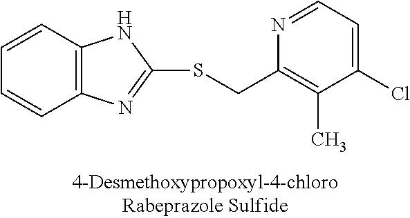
C12=C(C=CC=C1)NC(SCC1=C(C)C(Cl)=CC=N1)=N2
